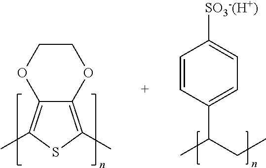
C1=CC(C(C)CC)=CC=C1[SO3-(H+)].C12=C(C)SC(C)=C1OCCO2
